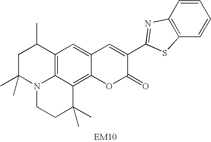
C12=C3C(=C4C(=C1)C=C(C1=NC5=C(C=CC=C5)S1)C(=O)O4)C(C)(C)CCN3C(C)(C)CC2C
